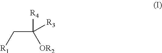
[OR2]C(C[R1])([R4])[R3]
